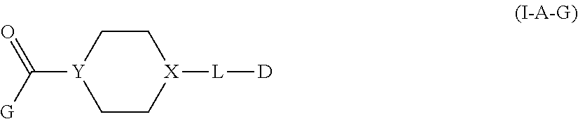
C1C[X]([L][D])CC[Y]1C([G])=O
